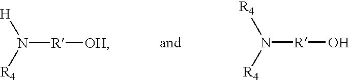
[H]N([R4])[R][OH].[R4]N([R4])[R]O
